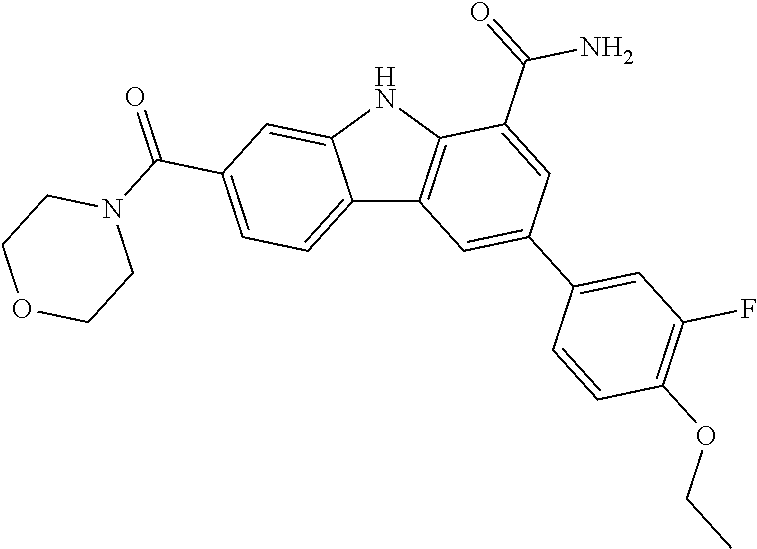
C12=CC=C(C(=O)N3CCOCC3)C=C1NC1=C2C=C(C2=CC(F)=C(OCC)C=C2)C=C1C(=O)N
